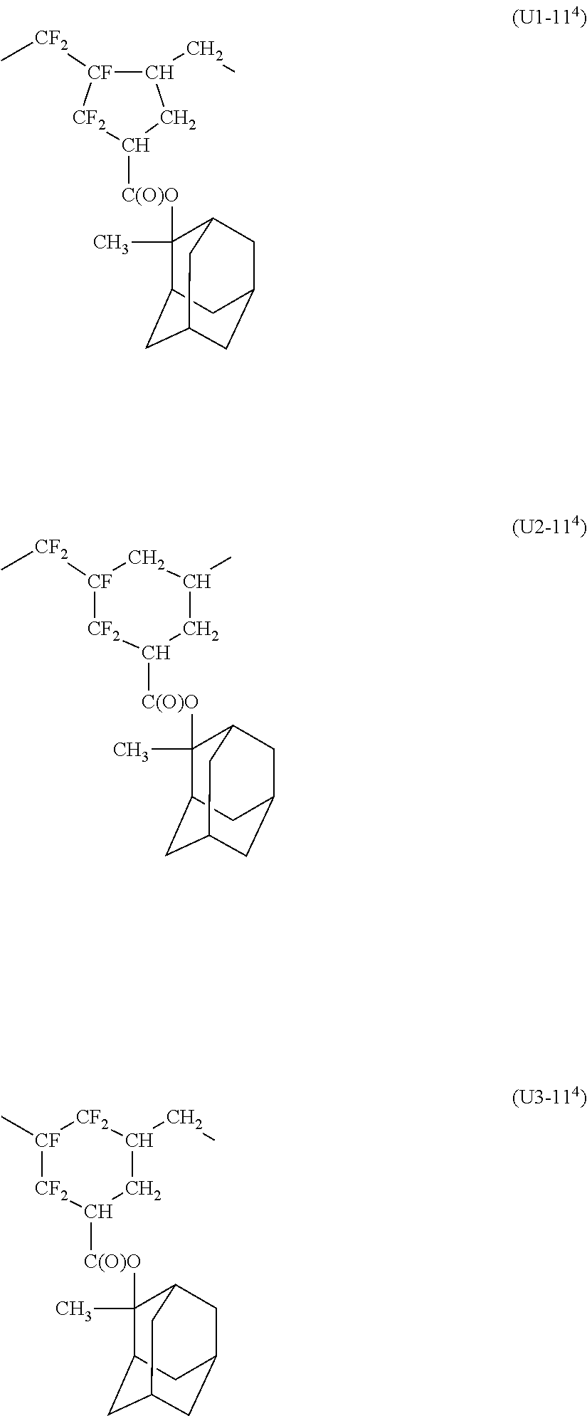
C1(CC)CC([C(O)O]C2(C)C3CC4CC(CC2C4)C3)[CF2][CF]1[CF2]C.[CF2]1C([C(O)O]C2(C)C3CC4CC(CC2C4)C3)CC(C)C[CF]1[CF2]C.[CF2]1C([C(O)O]C2(C)C3CC4CC(CC2C4)C3)CC(CC)[CF2][CF]1C
